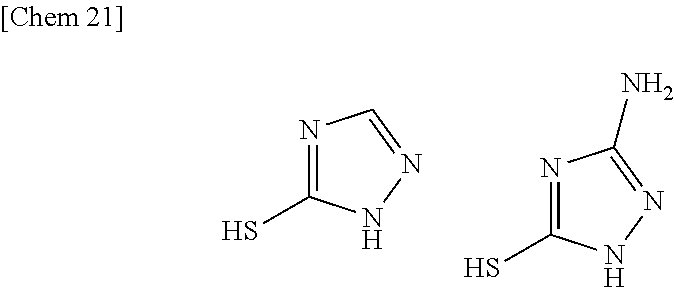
N1=C(S)NN=C1.N1=C(S)NN=C1N
